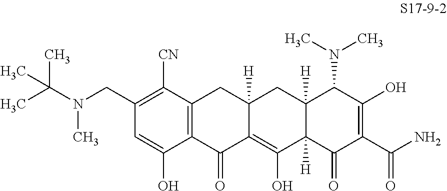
C(N(C)C(C)(C)C)C1=C([CN])C2=C(C(O)=C1)C(=O)C1=C(O)C3([H])C([H])(CC1([H])C2)C(N(C)C)C(O)=C(C(N)=O)C3=O
